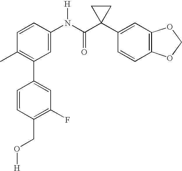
C1(N(C(C2(C3=CC4=C(C=C3)OCO4)CC2)=O)[H])=CC(C2=CC(F)=C(CO[H])C=C2)=C(C)C=C1
